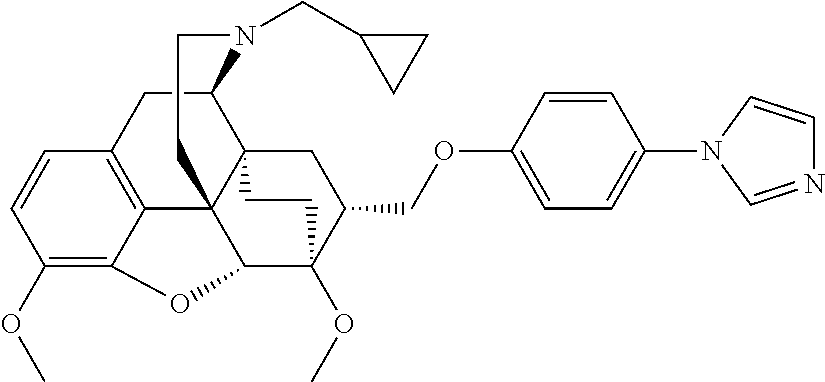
C1(OC)=C2C3=C(C=C1)CC1C45C3(C(C(OC)(C(COC3=CC=C(N6C=NC=C6)C=C3)C4)CC5)O2)CCN1CC1CC1
